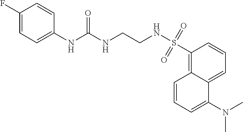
C12=CC=CC(S(NCCNC(NC3=CC=C(F)C=C3)=O)(=O)=O)=C1C=CC=C2N(C)C
